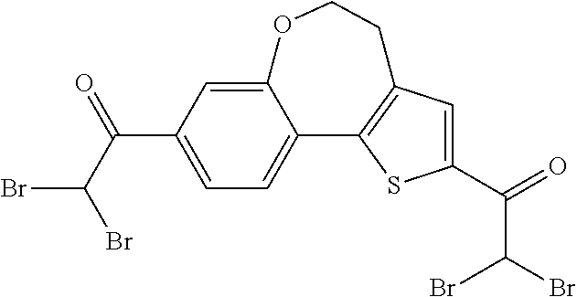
C12=CC=C(C(C(Br)Br)=O)C=C1OCCC1=C2SC(C(=O)C(Br)Br)=C1
